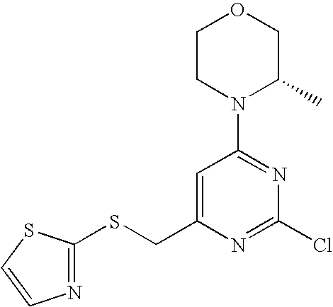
C1CN(C2=NC(Cl)=NC(CSC3=NC=CS3)=C2)C(C)CO1
